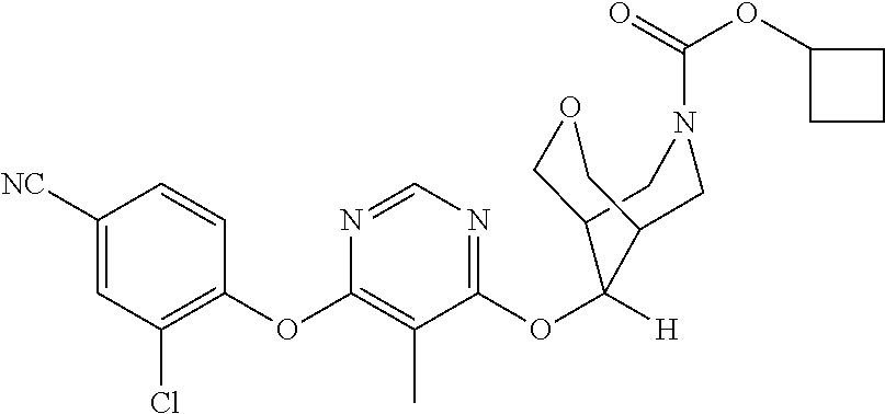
C1=CC(OC2=C(C)C(OC3([H])C4COCC3CN(C(=O)OC3CCC3)C4)=NC=N2)=C(Cl)C=C1[NC]
